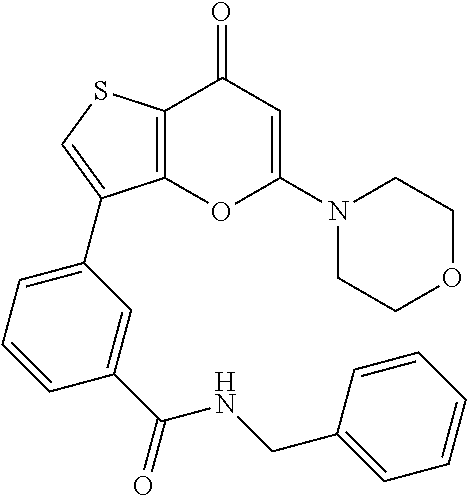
C12=C(SC=C1C1=CC=CC(C(=O)NCC3=CC=CC=C3)=C1)C(=O)C=C(N1CCOCC1)O2
